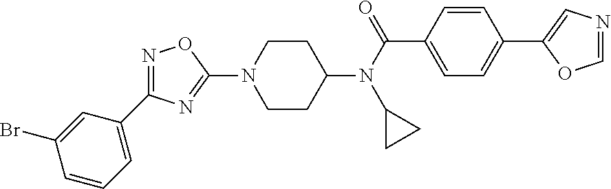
C1CC(N(C(C2=CC=C(C3=CN=CO3)C=C2)=O)C2CC2)CCN1C1=NC(C2=CC=CC(Br)=C2)=NO1
